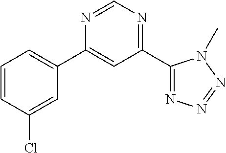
C1=CC(Cl)=CC(C2=CC(C3=NN=NN3C)=NC=N2)=C1
